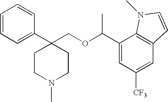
C1(C2(COC(C3=CC([CF3])=CC4=C3N(C)C=C4)C)CCN(C)CC2)=CC=CC=C1
